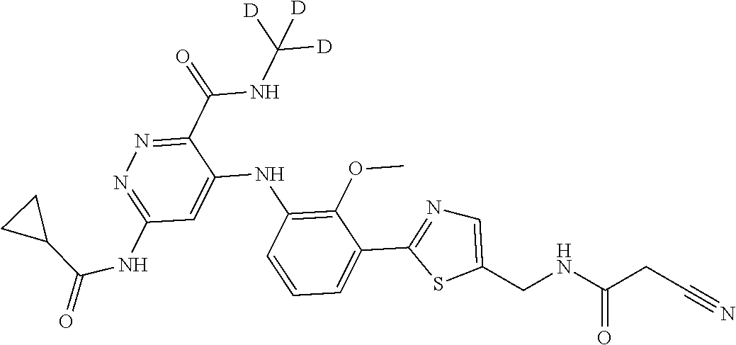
C1(C(NC([D])([D])[D])=O)=NN=C(NC(=O)C2CC2)C=C1NC1=C(OC)C(C2=NC=C(CNC(CC#N)=O)S2)=CC=C1
